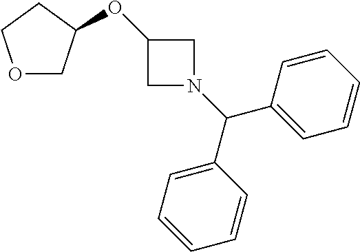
C1N(C(C2=CC=CC=C2)C2=CC=CC=C2)CC1OC1COCC1
